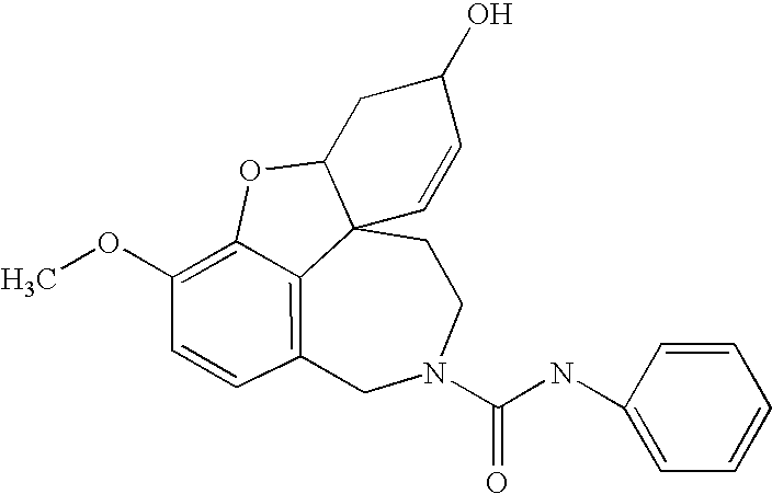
C12=C3C=CC(OC)=C1OC1CC(O)C=CC21CCN(C(NC1=CC=CC=C1)=O)C3
